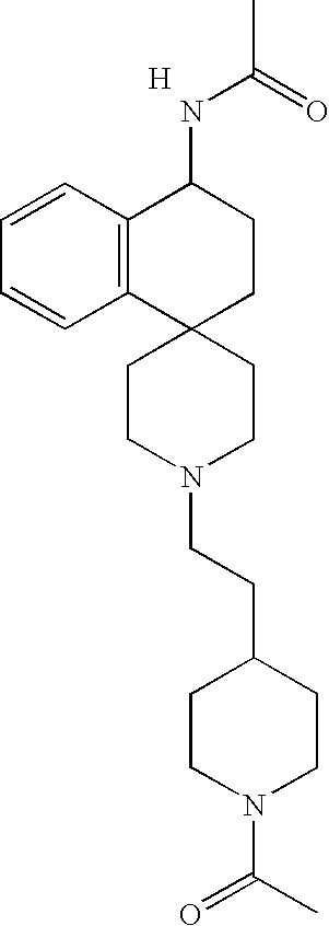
C12(CCN(CCC3CCN(C(C)=O)CC3)CC1)CCC(NC(=O)C)C1=C2C=CC=C1.[H]
